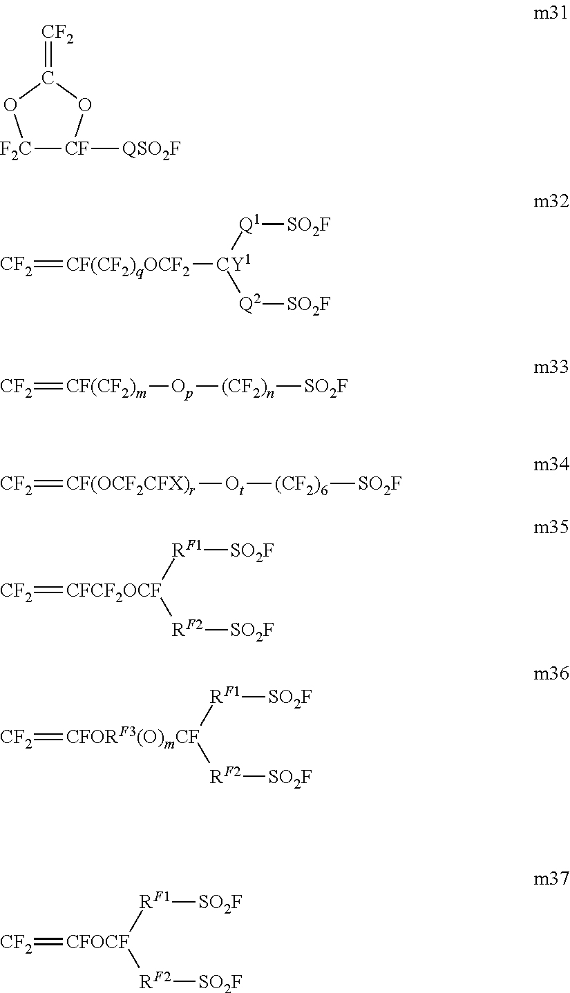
[F2C]1[CF]([QSO2F])OC(=[CF2])O1.[CF2]=[CF(CF2)qOCF2][CY1]([Q2][SO2F])[Q1][SO2F].[CF2]=[CF(CF2)m][Op][(CF2)n][SO2F].[CF2]=[CF(OCF2CFX)r][Ot][(CF2)6][SO2F].[CFCF2OCF]([RF2][SO2F])([RF1][SO2F])=[CF2].[CFORF3(O)mCF]([RF2][SO2F])([RF1][SO2F])=[CF2].[CFOCF]([RF2][SO2F])([RF1][SO2F])=[CF2]
